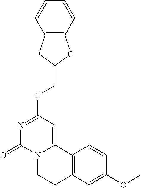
N1=C(OCC2OC3=C(C2)C=CC=C3)C=C2N(C1=O)CCC1=C2C=CC(OC)=C1
